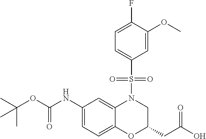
C1(NC(OC(C)(C)C)=O)=CC=C2C(=C1)N(S(C1=CC=C(F)C(OC)=C1)(=O)=O)CC(CC(O)=O)O2
